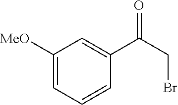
C1([MeO])=CC=CC(C(CBr)=O)=C1
